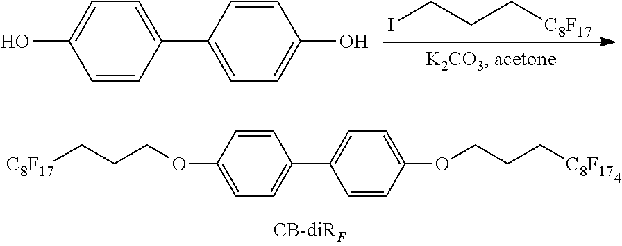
C1=CC(C2=CC=C(O)C=C2)=CC=C1O.ICCC[C8F17].C1=C(OCCC[C8F17])C=CC(C2=CC=C(OCCC[C8F17])C=C2)=C1
